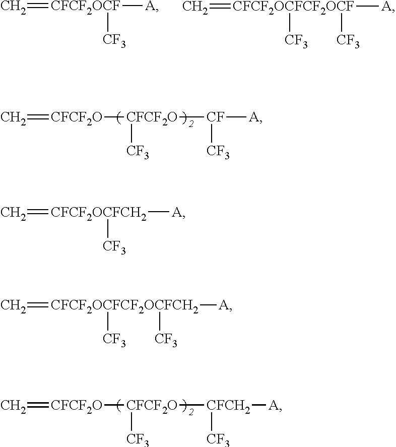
C=[CFCF2O][CFCF2O]([CF]([A])[CF3])[CF3].[CFCF2OCFCH2](=C)([A])[CF3].[CFCF2OCFCF2OCFCH2](=C)([A])([CF3])[CF3].C=[CFCF2O][CFCF2O]([CFCH2]([A])[CF3])[CF3].[CFCF2OCF](=C)([A])[CF3].[CFCF2OCFCF2OCF](=C)([A])([CF3])[CF3]
